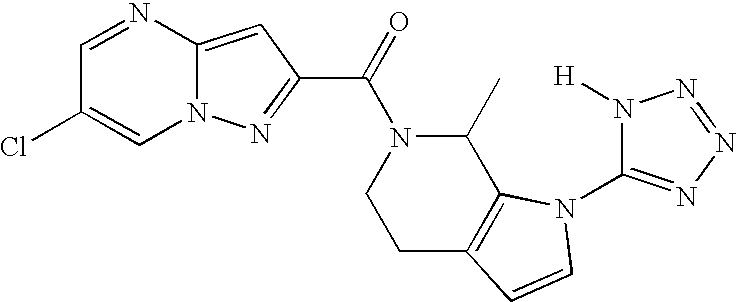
C1=NC2=CC(C(=O)N3C(C)C4=C(CC3)C=CN4C3=NN=NN3[H])=NN2C=C1Cl
